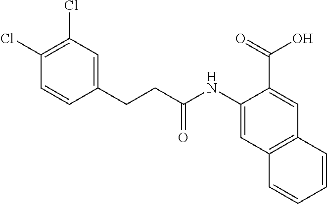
C1(NC(CCC2=CC(Cl)=C(Cl)C=C2)=O)=CC2=C(C=C1C(=O)O)C=CC=C2
